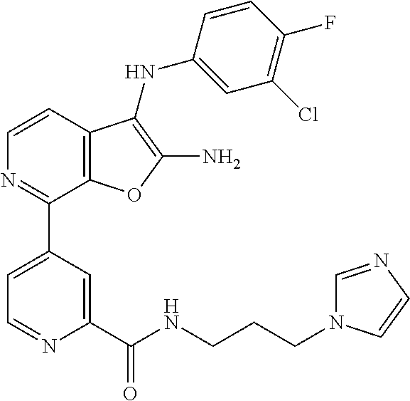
C1=CC2=C(C(C3=CC=NC(C(NCCCN4C=NC=C4)=O)=C3)=N1)OC(N)=C2NC1=CC(Cl)=C(F)C=C1
